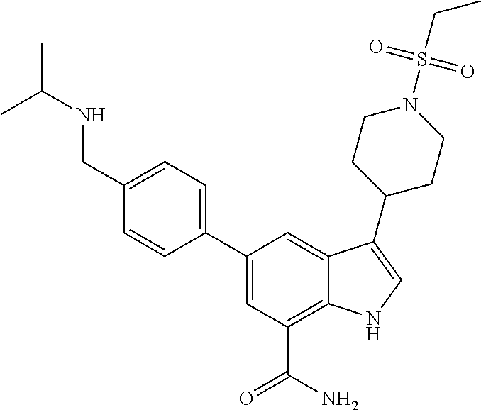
C1=C(C2=CC=C(CNC(C)C)C=C2)C=C2C(=C1C(N)=O)NC=C2C1CCN(S(CC)(=O)=O)CC1
